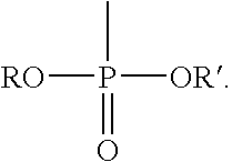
[RO]P([OR])(C)=O
